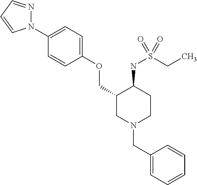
C1(N2N=CC=C2)=CC=C(OCC2CN(CC3=CC=CC=C3)CCC2NS(CC)(=O)=O)C=C1
